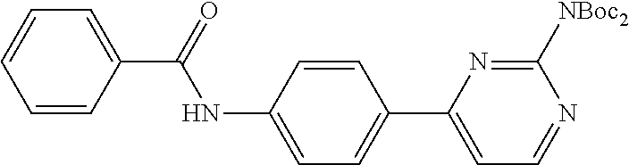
C1=CC(C(=O)NC2=CC=C(C3=CC=NC([NBoc2])=N3)C=C2)=CC=C1
